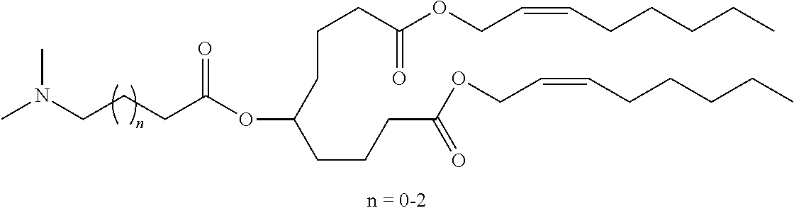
CN(CCCC(OC(CCCC(OCC=CCCCCC)=O)CCCC(OCC=CCCCCC)=O)=O)C
